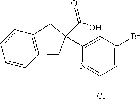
C1=CC2=C(C=C1)CC(C1=CC(Br)=CC(Cl)=N1)(C(O)=O)C2
